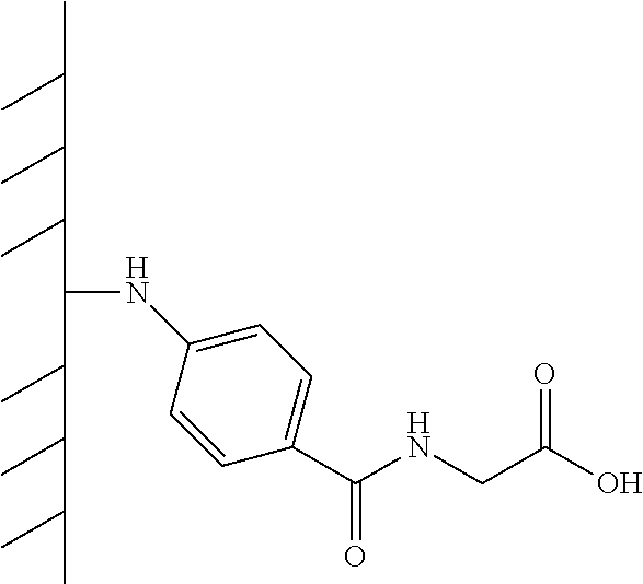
C1=CC(C(=O)NCC(O)=O)=CC=C1NC(C(C(C(C)C)C)C)C(C(C(C)C)C)C
